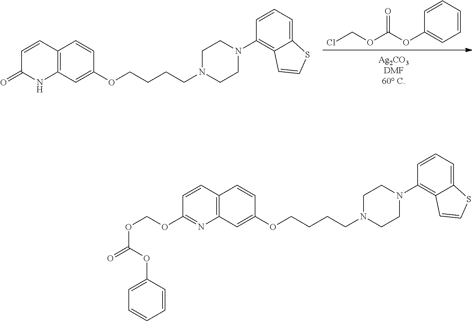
ClCOC(OC1=CC=CC=C1)=O.C12=C(C=C(OCCCCN3CCN(C4=C5C(=CC=C4)SC=C5)CC3)C=C1)NC(=O)C=C2.C12=C(C=C(OCCCCN3CCN(C4=C5C(=CC=C4)SC=C5)CC3)C=C1)N=C(OCOC(OC1=CC=CC=C1)=O)C=C2
